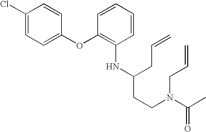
C1(Cl)=CC=C(OC2=C(NC(CCN(CC=C)C(C)=O)CC=C)C=CC=C2)C=C1
